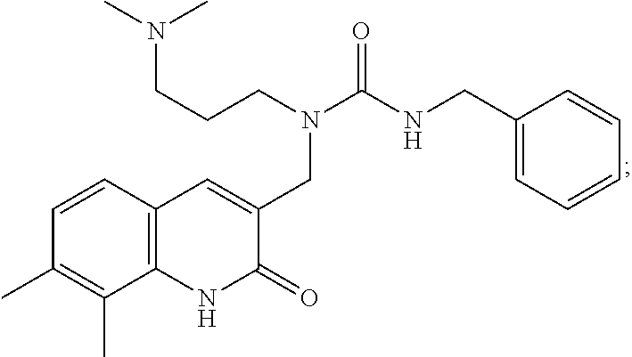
C1=CC2=C(C(C)=C1C)NC(=O)C(CN(C(NCC1=CC=CC=C1)=O)CCCN(C)C)=C2
